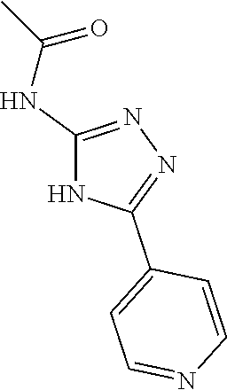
N1=C(NC(=O)C)NC(C2=CC=NC=C2)=N1
